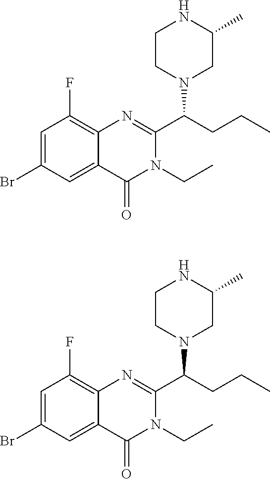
C12=CC(Br)=CC(F)=C1N=C(C(CCC)N1CCNC(C)C1)N(CC)C2=O.C12=CC(Br)=CC(F)=C1N=C(C(CCC)N1CCNC(C)C1)N(CC)C2=O
